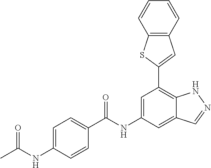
C12=C(C=CC=C1)C=C(C1=C3C(=CC(NC(=O)C4=CC=C(NC(C)=O)C=C4)=C1)C=NN3)S2
